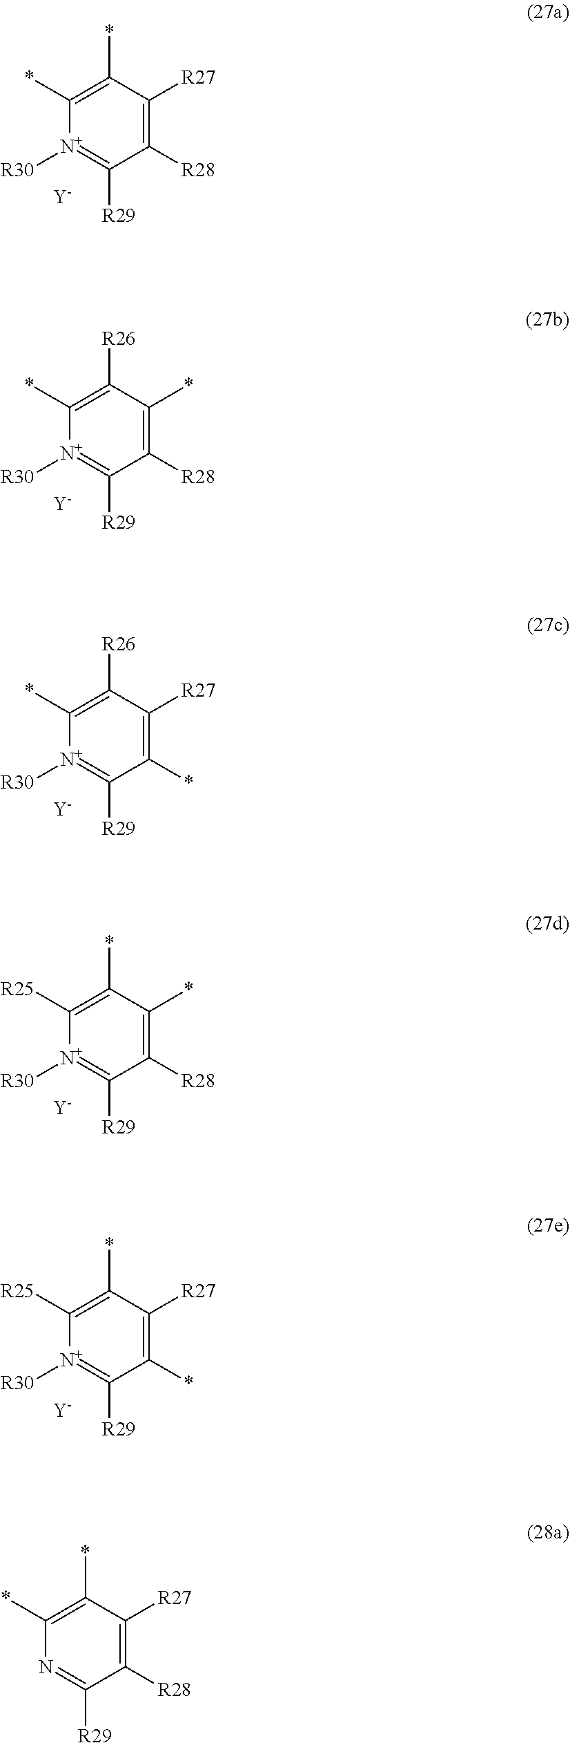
C1(*)=C(*)C([R27])=C([R28])C([R29])=[N+]1[R30].[Y].C1(*)=C([R26])C(*)=C([R28])C([R29])=[N+]1[R30].[Y].C1(*)=C([R26])C([R27])=C(*)C([R29])=[N+]1[R30].[Y].C1([R25])=C(*)C(*)=C([R28])C([R29])=[N+]1[R30].[Y].C1([R25])=C(*)C([R27])=C(*)C([R29])=[N+]1[R30].[Y].C1(*)=C(*)C([R27])=C([R28])C([R29])=N1
